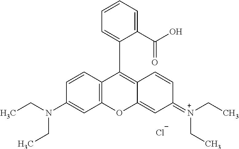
C1=CC2=C(C=C1N(CC)CC)OC1=CC(=[N+](CC)CC)C=CC1=C2C1=CC=CC=C1C(O)=O.[Cl-]
